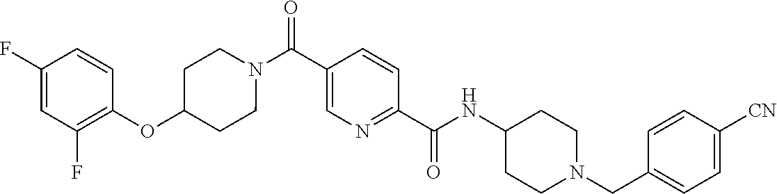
N(C(C1=NC=C(C(=O)N2CCC(OC3=C(F)C=C(F)C=C3)CC2)C=C1)=O)C1CCN(CC2=CC=C([CN])C=C2)CC1
